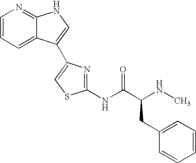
C1=CN=C2C(=C1)C(C1=CSC(NC(C(CC3=CC=CC=C3)NC)=O)=N1)=CN2
